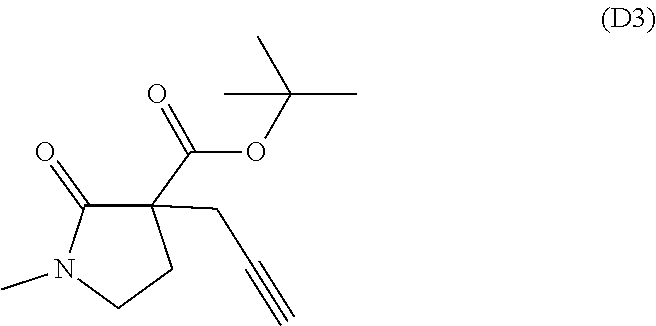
C1(=O)C(C(=O)OC(C)(C)C)(CC#C)CCN1C
